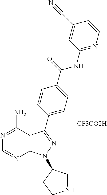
[CF3CO2H].C1=NC2=C(C(N)=N1)C(C1=CC=C(C(=O)NC3=NC=CC(C#N)=C3)C=C1)=NN2C1CNCC1
